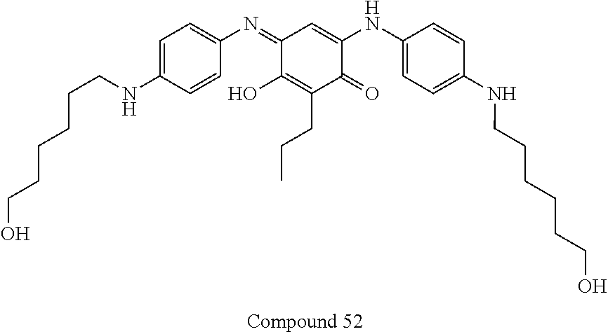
C1(=NC2=CC=C(NCCCCCCO)C=C2)C(O)=C(CCC)C(=O)C(NC2=CC=C(NCCCCCCO)C=C2)=C1
